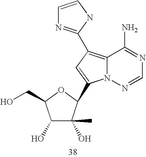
C1(O)C(O)(C)C(C2=CC(C3=NC=CN3)=C3N2N=CN=C3N)OC1CO
